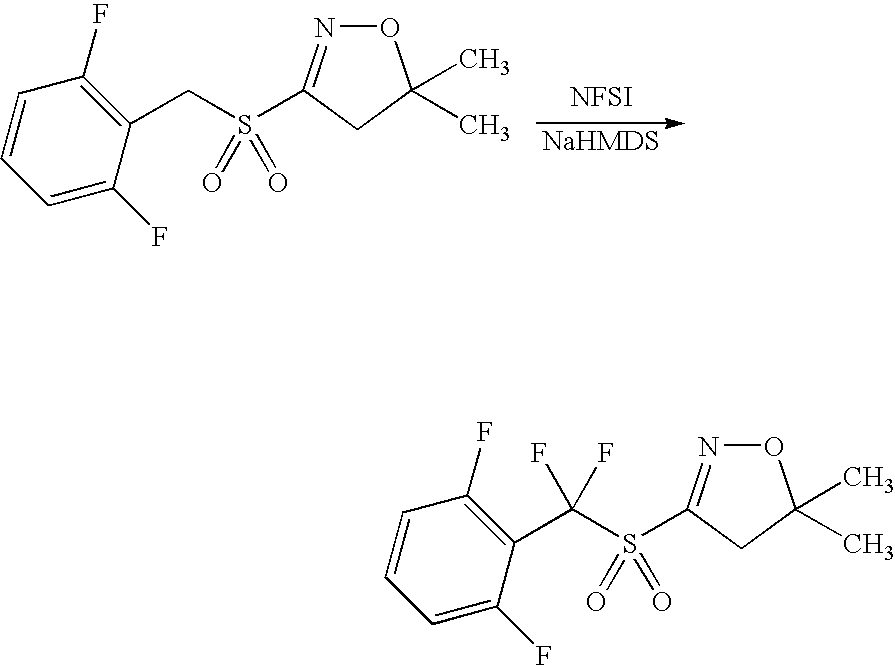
[NFSI].C1=CC=C(F)C(CS(=O)(=O)C2=NOC(C)(C)C2)=C1F.C1=CC=C(F)C(C(S(=O)(=O)C2=NOC(C)(C)C2)(F)F)=C1F
